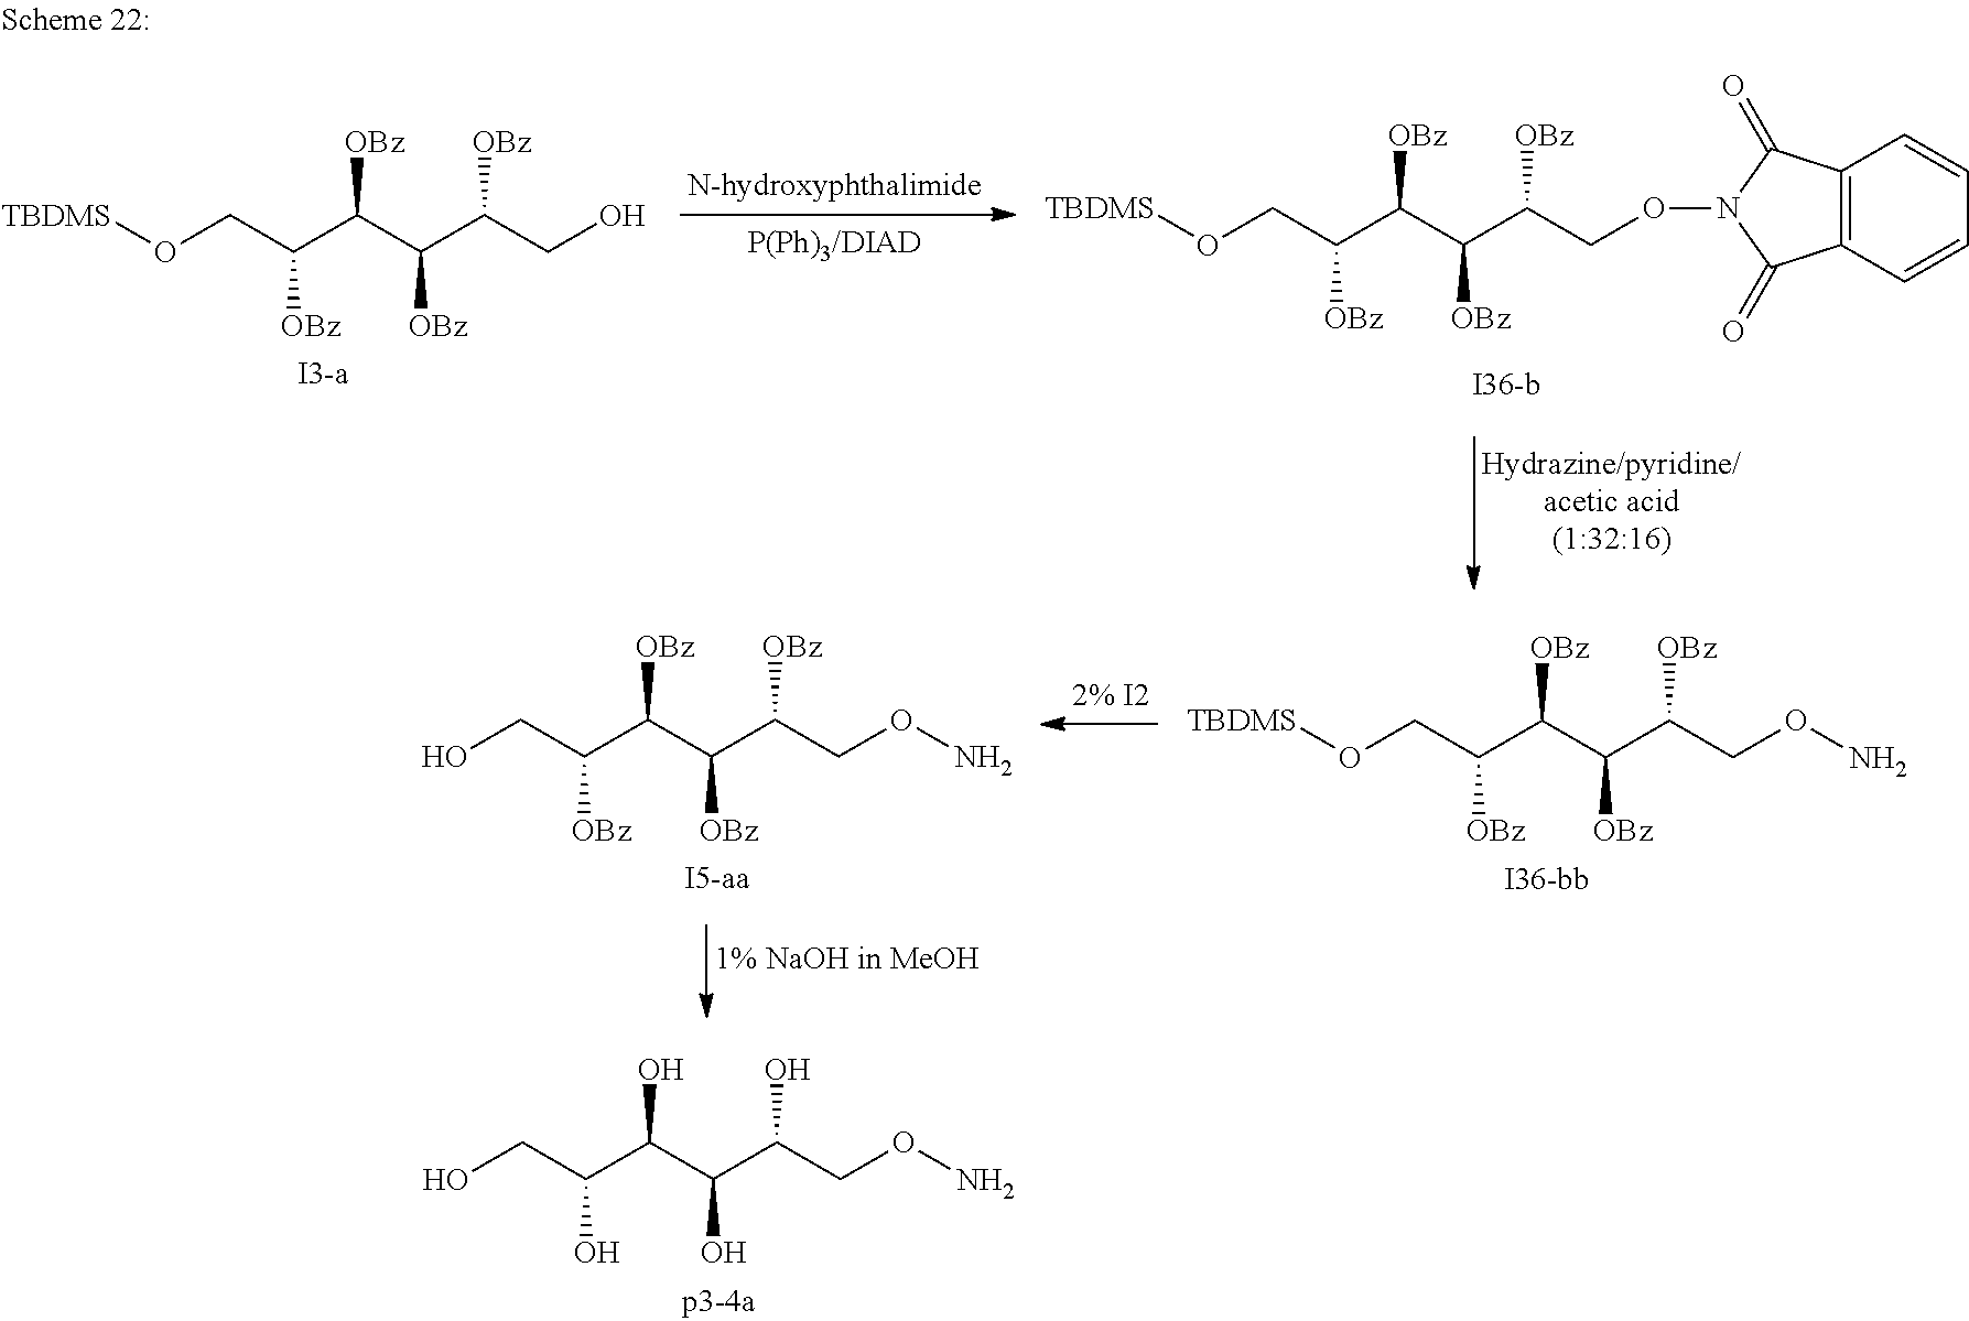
O(CC(C(C(C(CO)[OBz])[OBz])[OBz])[OBz])[TBDMS].O(CC(C(C(C(CON1C(=O)C2=C(C1=O)C=CC=C2)[OBz])[OBz])[OBz])[OBz])[TBDMS].O(CC(C(C(C(CON)[OBz])[OBz])[OBz])[OBz])[TBDMS].OCC(C(C(C(CON)[OBz])[OBz])[OBz])[OBz].OCC(C(C(C(CON)O)O)O)O
